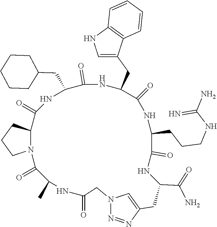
N12C(CCC1)C(=O)NC(CC1CCCCC1)C(=O)NC(CC1=CNC3=C1C=CC=C3)C(=O)NC(CCCNC(=N)N)C(=O)NC(C(N)=O)CC1=CN(N=N1)CC(=O)NC(C)C2=O
